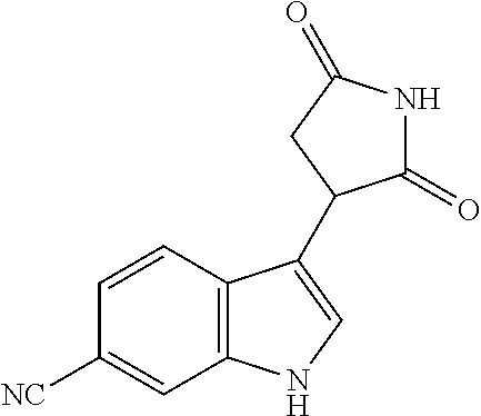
C12=C(C=CC([NC])=C1)C(C1C(=O)NC(=O)C1)=CN2
